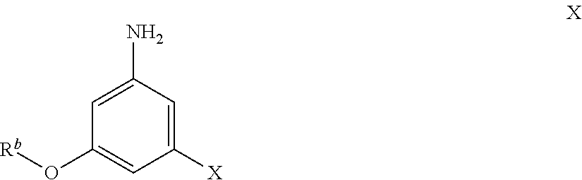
C1=C(N)C=C([X])C=C1O[Rb]
